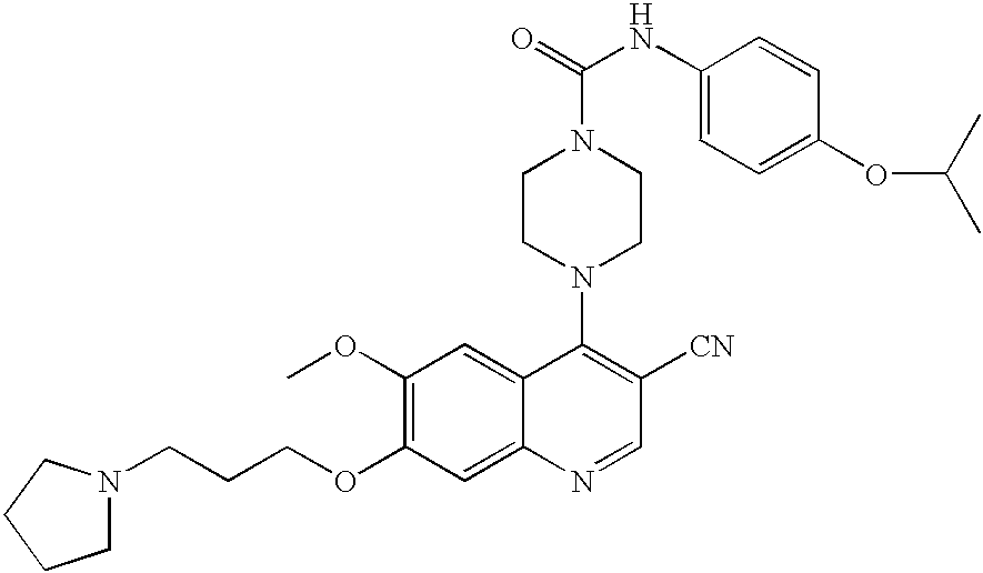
C1(OC)=C(OCCCN2CCCC2)C=C2C(=C1)C(N1CCN(C(=O)NC3=CC=C(OC(C)C)C=C3)CC1)=C([CN])C=N2
